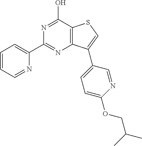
C1(C2=NC3=C(C(O)=N2)SC=C3C2=CC=C(OCC(C)C)N=C2)=CC=CC=N1
